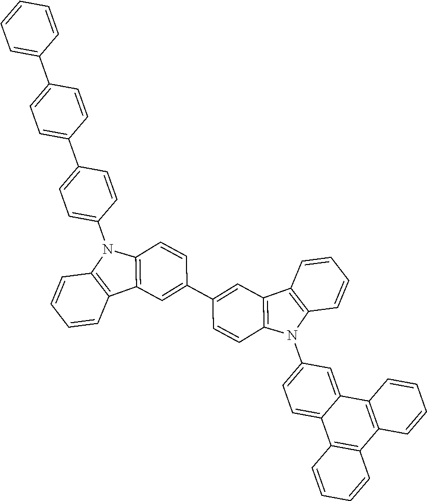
C1=CC=CC2=C1N(C1=CC=C(C3=CC=C(C4=CC=CC=C4)C=C3)C=C1)C1=C2C=C(C2=CC3=C(C=C2)N(C2=CC=C4C(=C2)C2=C(C5=C4C=CC=C5)C=CC=C2)C2=C3C=CC=C2)C=C1
